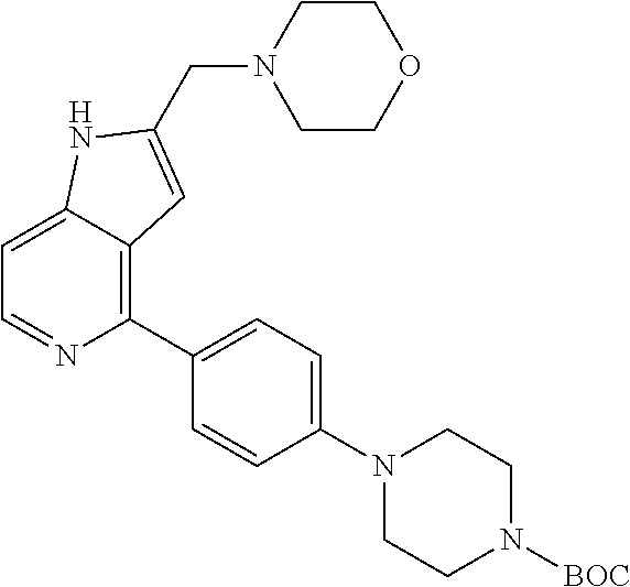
C1=C2C(=C(C3=CC=C(N4CCN([BOC])CC4)C=C3)N=C1)C=C(CN1CCOCC1)N2
